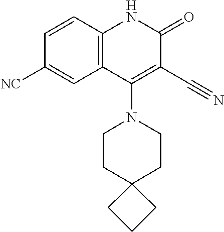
C1=CC2=C(C=C1[NC])C(N1CCC3(CC1)CCC3)=C(C#N)C(=O)N2
